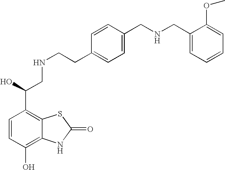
C1=CC(O)=C2C(=C1C(CNCCC1=CC=C(CNCC3=CC=CC=C3OC)C=C1)O)SC(=O)N2
